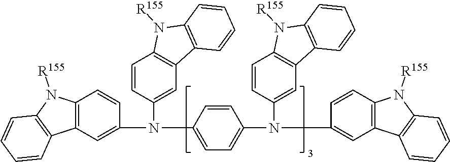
C1(N(C2=CC3=C(C=C2)N([R155])C2=C3C=CC=C2)C2=CC3=C(C=C2)N([R155])C2=C3C=CC=C2)=CC=C(N(C2=CC3=C(C=C2)N([R155])C2=C3C=CC=C2)C2=CC3=C(C=C2)N([R155])C2=C3C=CC=C2)C=C1
